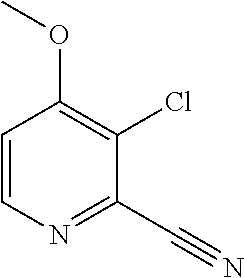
C1=CN=C(C#N)C(Cl)=C1OC
